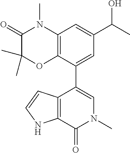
C1(=O)C(C)(C)OC2=C(N1C)C=C(C(C)O)C=C2C1=CN(C)C(=O)C2=C1C=CN2
